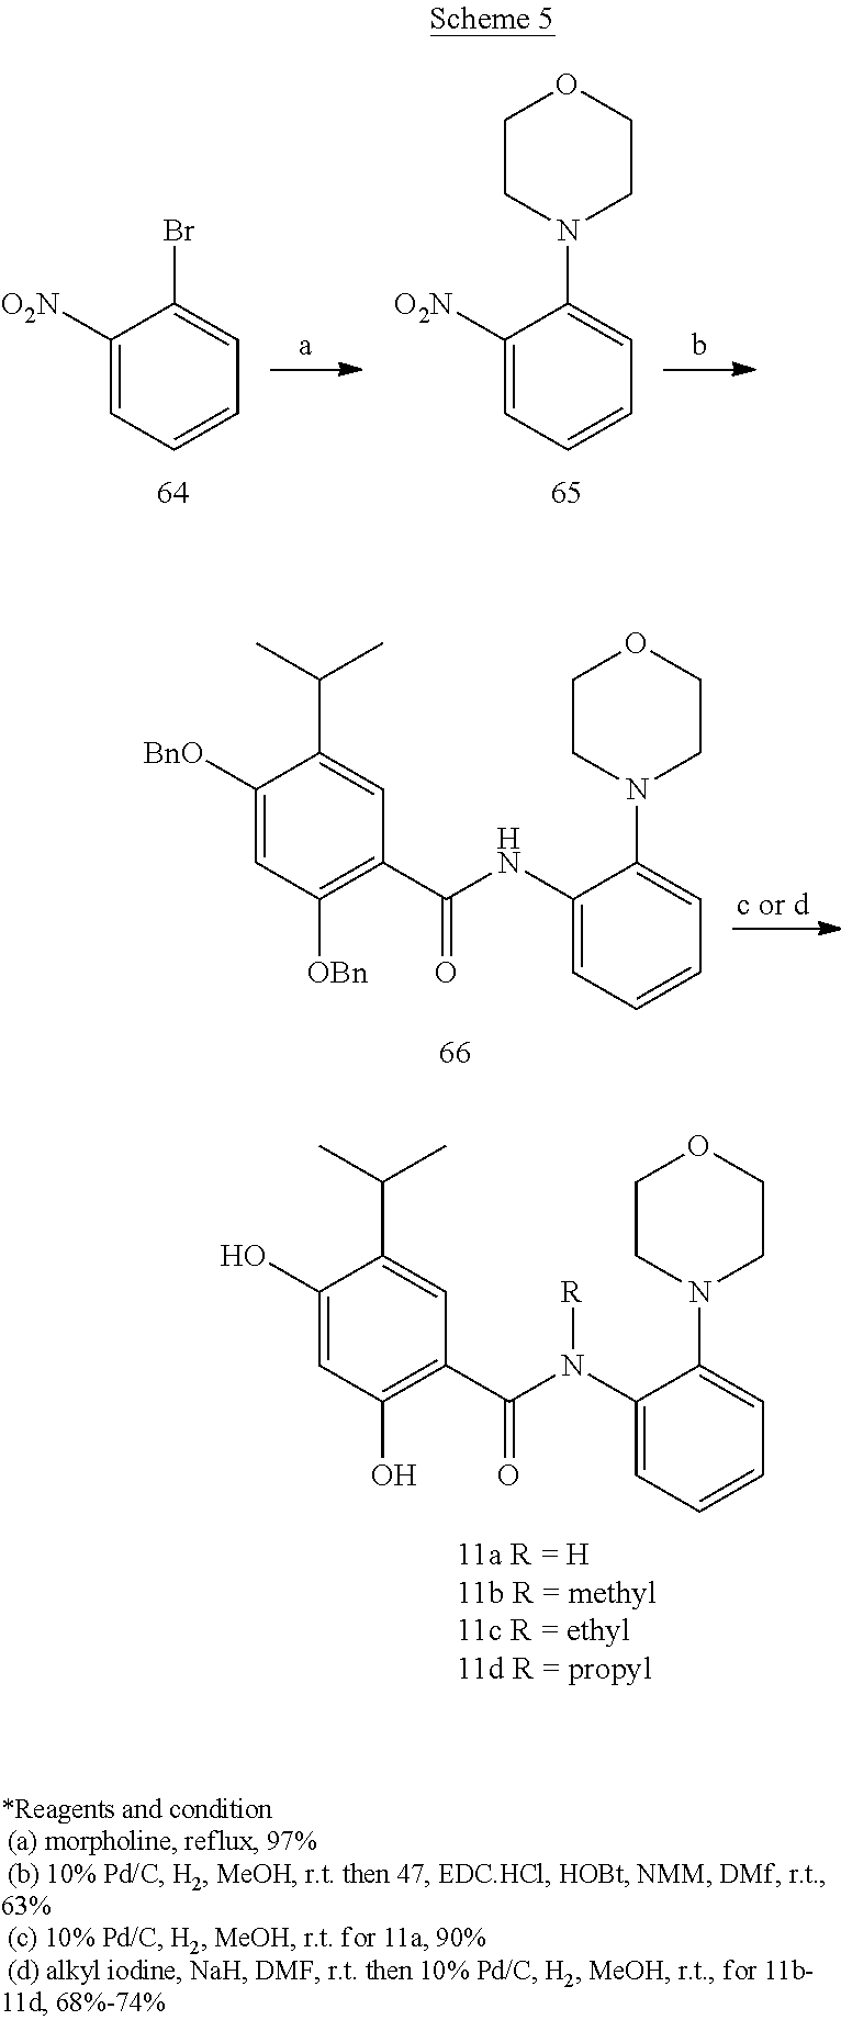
C1([O2N])=CC=CC=C1Br.C1([O2N])=CC=CC=C1N1CCOCC1.C1(NC(C2=C([OBn])C=C([BnO])C(C(C)C)=C2)=O)=CC=CC=C1N1CCOCC1.C1(N(C(C2=C(O)C=C(O)C(C(C)C)=C2)=O)[R])=CC=CC=C1N1CCOCC1
